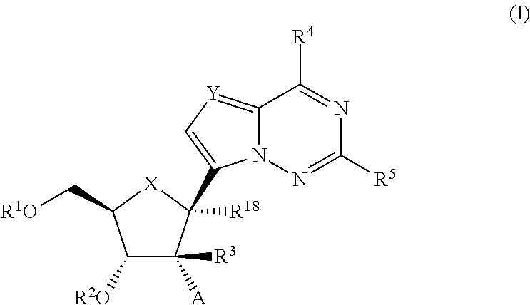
C1([R2O])C([A])([R3])C([R18])(C2=C[Y]=C3N2N=C([R5])N=C3[R4])[X]C1C[R1O]
